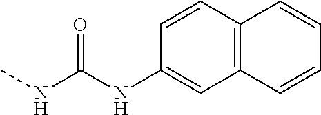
C12=C(C=CC(NC(NC)=O)=C1)C=CC=C2
